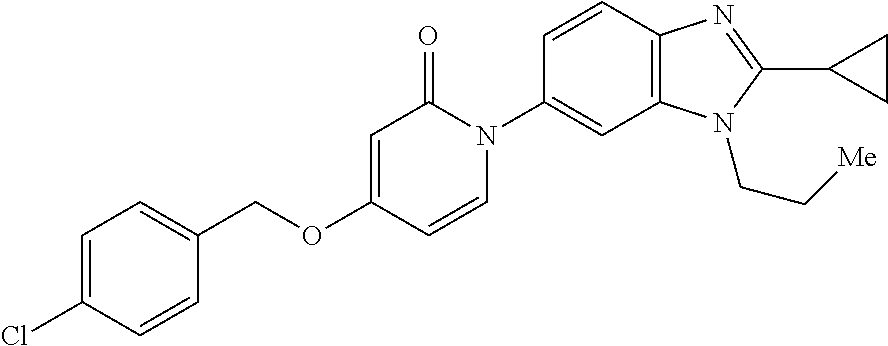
C1(COC2=CC(=O)N(C3=CC4=C(C=C3)N=C(C3CC3)N4CC[Me])C=C2)=CC=C(Cl)C=C1
